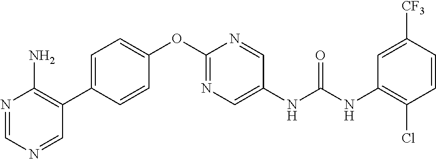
N1=CN=CC(C2=CC=C(OC3=NC=C(NC(NC4=C(Cl)C=CC([CF3])=C4)=O)C=N3)C=C2)=C1N
